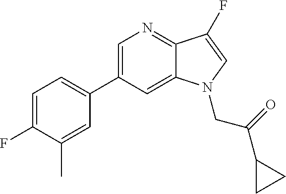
C1=C(C2=CC=C(F)C(C)=C2)C=C2C(=N1)C(F)=CN2CC(=O)C1CC1
